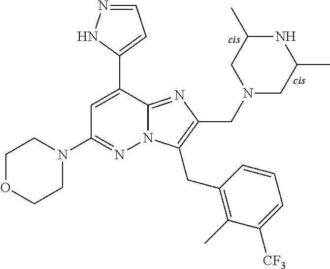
C1=C(C2=CC=NN2)C2=NC(CN3CC(C)NC(C)C3)=C(CC3=C(C)C([CF3])=CC=C3)N2N=C1N1CCOCC1
